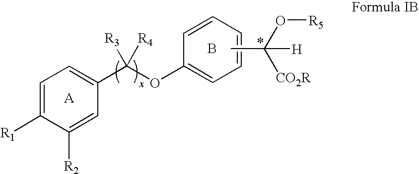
C1=C([R1])C([R2])=CC(C(OC2=CC=CC=C2)([R3])[R4])=C1.B.CC(O[R5])([CO2R])[H]
